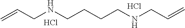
N(CCCCNCC=C)CC=C.Cl.Cl
